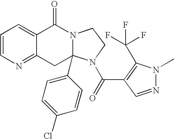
C1=CN=C2C(=C1)C(=O)N1CCN(C(C3=C(C(F)(F)F)N(C)N=C3)=O)C1(C1=CC=C(Cl)C=C1)C2
